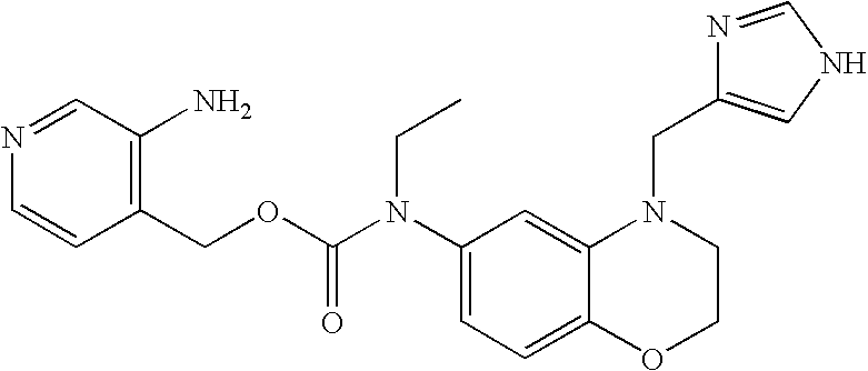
C1(N(C(OCC2=C(N)C=NC=C2)=O)CC)=CC=C2C(=C1)N(CC1=CNC=N1)CCO2
